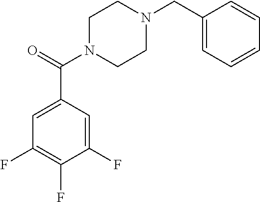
C1(CN2CCN(C(C3=CC(F)=C(F)C(F)=C3)=O)CC2)=CC=CC=C1
